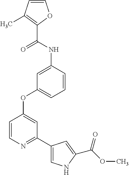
C1=CC(NC(C2=C(C)C=CO2)=O)=CC(OC2=CC(C3=CNC(C(=O)OC)=C3)=NC=C2)=C1
